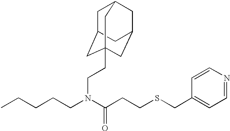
C(CCN(C(CCSCC1=CC=NC=C1)=O)CCC12CC3CC(CC(C1)C3)C2)CC
